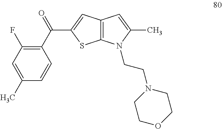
C12=C(C=C(C(C3=C(F)C=C(C)C=C3)=O)S1)C=C(C)N2CCN1CCOCC1
